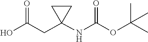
N(C(OC(C)(C)C)=O)C1(CC(O)=O)CC1
